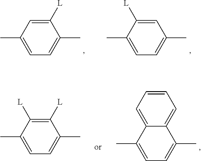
C1([L])=CC(C)=CC=C1C.C1=C([L])C(C)=CC=C1C.C1=CC=C2C(=C1)C(C)=CC=C2C.C1([L])=C([L])C(C)=CC=C1C
